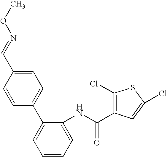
C1=C(C=NOC)C=CC(C2=CC=CC=C2NC(C2=C(Cl)SC(Cl)=C2)=O)=C1
